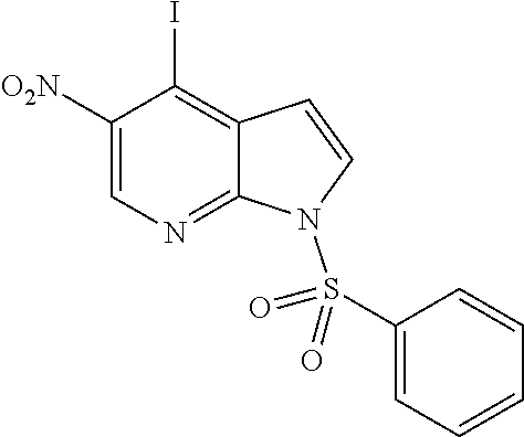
C1([O2N])=CN=C2C(=C1I)C=CN2S(C1=CC=CC=C1)(=O)=O
